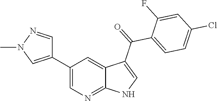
C1(C2=CN(C)N=C2)=CN=C2C(=C1)C(C(=O)C1=CC=C(Cl)C=C1F)=CN2
